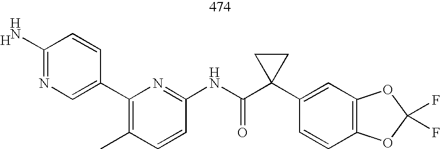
C1=CC(C2=C(C)C=CC(NC(C3(C4=CC5=C(C=C4)OC(F)(F)O5)CC3)=O)=N2)=CN=C1N.[H]
